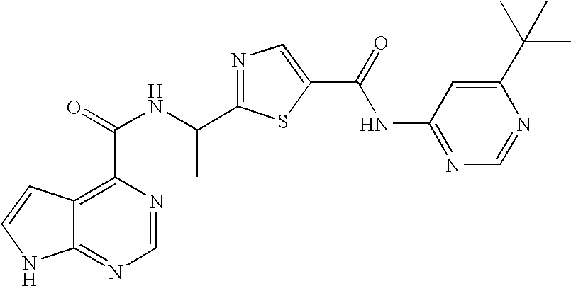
C12=NC=NC(C(=O)NC(C3=NC=C(C(=O)NC4=NC=NC(C(C)(C)C)=C4)S3)C)=C1C=CN2
